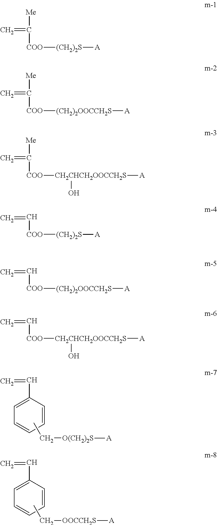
C1=CC=CC=C1C=C.CC[O(CH2)2S][A].C1=CC=CC=C1C=C.CC[OOCCH2S][A].C=C([Me])[COO][(CH2)2S][A].C=C([Me])[COO][(CH2)2OOCCH2S][A].C=C([Me])[COO][CH2CHCH2OOCCH2S]([A])O.C=C[COO][(CH2)2S][A].C=C[COO][(CH2)2OOCCH2S][A].C=C[COO][CH2CHCH2OOCCH2S]([A])O
